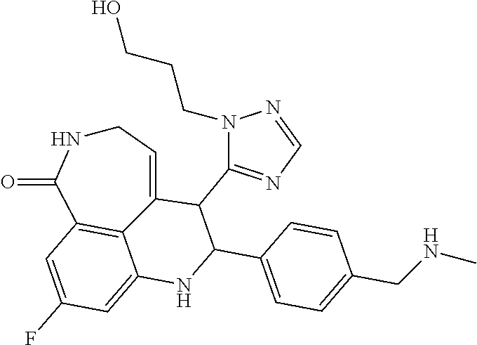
C1NC(=O)C2=C3C(=CC(F)=C2)NC(C2=CC=C(CNC)C=C2)C(C2=NC=NN2CCCO)C3=C1
